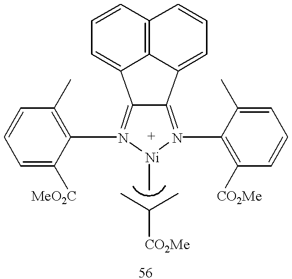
C12=N(C3=C([CO2Me])C=CC=C3C)[Ni](C)N(C3=C(C)C=CC=C3[MeO2C])=C1C1=CC=CC3=C1C2=CC=C3.CC(C)[CO2Me]
